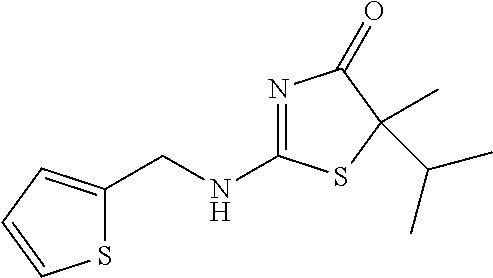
N1=C(NCC2=CC=CS2)SC(C)(C(C)C)C1=O
